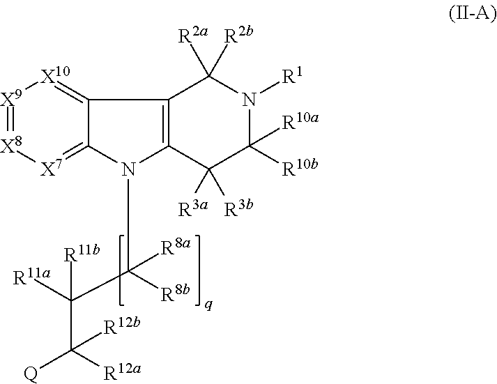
N1(C([R8b])(C([R11a])(C([Q])([R12a])[R12b])[R11b])[R8a])C2=[X7][X8]=[X9][X10]=C2C2=C1C([R3a])([R3b])C([R10b])([R10a])N([R1])C2([R2a])[R2b]
